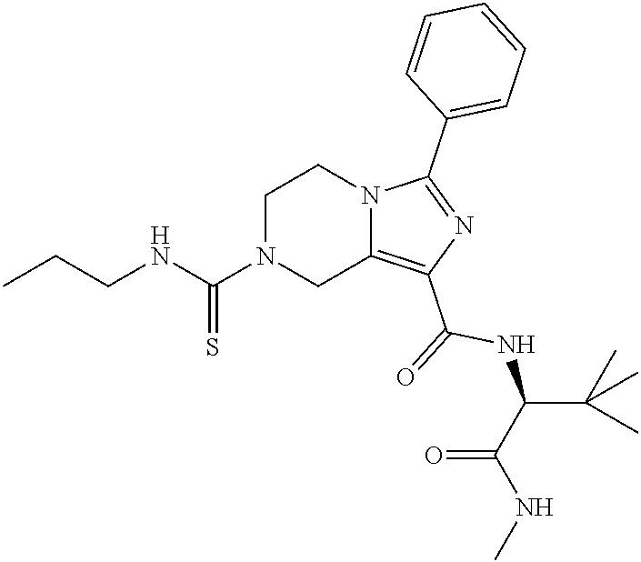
N(C(N1CC2=C(C(=O)NC(C(NC)=O)C(C)(C)C)N=C(C3=CC=CC=C3)N2CC1)=S)CCC
